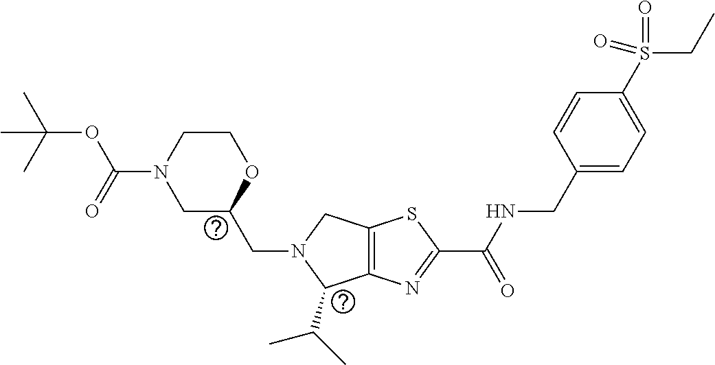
C12=C(N=C(C(NCC3=CC=C(S(CC)(=O)=O)C=C3)=O)S1)C(C(C)C)N(CC1OCCN(C(=O)OC(C)(C)C)C1)C2
